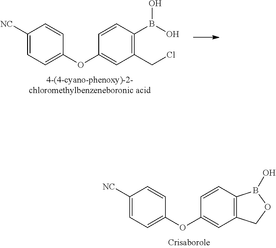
C1([NC])=CC=C(OC2=CC(CCl)=C(B(O)O)C=C2)C=C1.C1([NC])=CC=C(OC2=CC3=C(C=C2)B(O)OC3)C=C1
